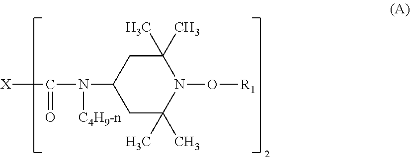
[X]C(N([C4H9-n])C1CC(C)(C)N(O[R1])C(C)(C)C1)=O
